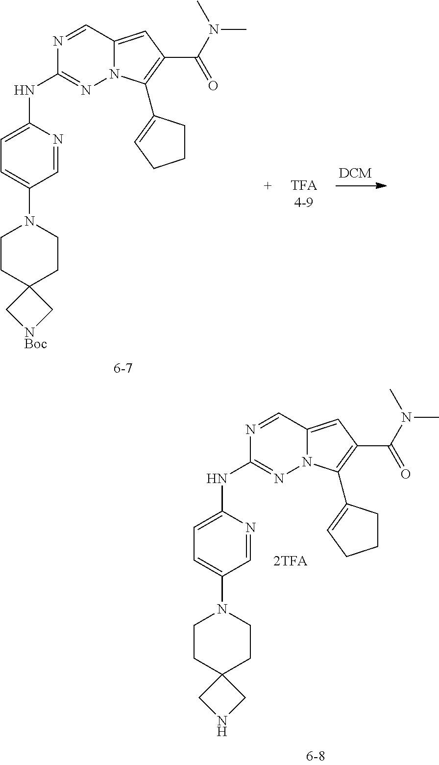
N1=CC2=CC(C(N(C)C)=O)=C(C3=CCCC3)N2N=C1NC1=CC=C(N2CCC3(CC2)CNC3)C=N1.N1=CC2=CC(C(N(C)C)=O)=C(C3=CCCC3)N2N=C1NC1=CC=C(N2CCC3(CC2)C[NBoc]C3)C=N1
